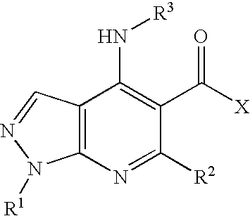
C12=C(N=C([R2])C(C([X])=O)=C1N[R3])N([R1])N=C2
